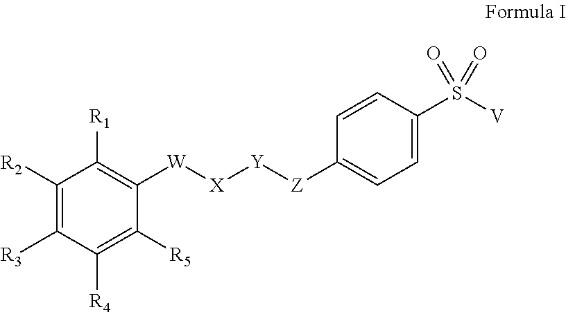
C1([R2])=C([R3])C([R4])=C([R5])C([W][X][Y][Z]C2=CC=C(S([V])(=O)=O)C=C2)=C1[R1]
